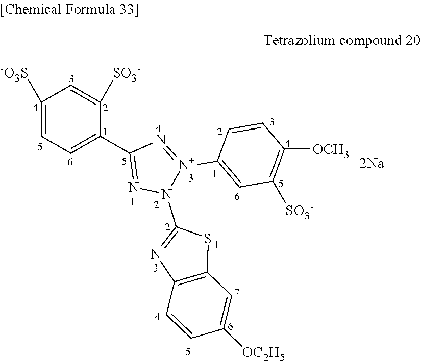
C1=C(C2=NN(C3=NC4=C(S3)C=C([OC2H5])C=C4)[N+](C3=CC([SO3-])=C([OCH3])C=C3)=N2)C([SO3-])=CC([-O3S])=C1
